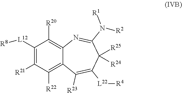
C1([L12][R8])=C([R21])C([R22])=C2C(=C1[R20])N=C(N([R1])[R2])C([R25])([R24])C([L22][R4])=C2[R23]
